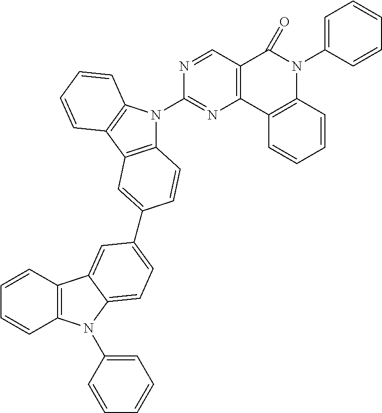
C12=C(C3=C(N1C1=NC4=C(C=N1)C(=O)N(C1=CC=CC=C1)C1=C4C=CC=C1)C=CC=C3)C=C(C1=CC=C3N(C4=CC=CC=C4)C4=C(C=CC=C4)C3=C1)C=C2
